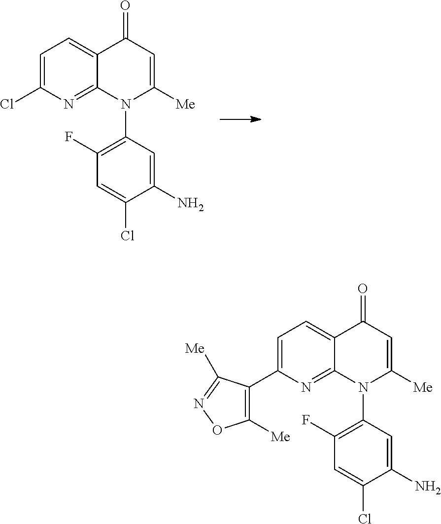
ClC1=CC=C2C(=N1)N(C1=C(F)C=C(Cl)C(N)=C1)C([Me])=CC2=O.C1([Me])=C(C2=CC=C3C(=N2)N(C2=C(F)C=C(Cl)C(N)=C2)C([Me])=CC3=O)C([Me])=NO1
